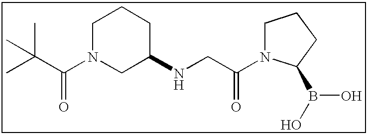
C(N1CC(NCC(N2CCCC2B(O)O)=O)CCC1)(C(C)(C)C)=O
